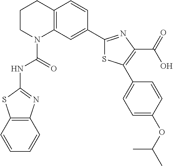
C1CN(C(=O)NC2=NC3=C(S2)C=CC=C3)C2=C(C1)C=CC(C1=NC(C(=O)O)=C(C3=CC=C(OC(C)C)C=C3)S1)=C2
